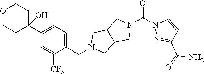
O1CCC(C2=CC=C(CN3CC4C(C3)CN(C(N3N=C(C(N)=O)C=C3)=O)C4)C([CF3])=C2)(O)CC1
